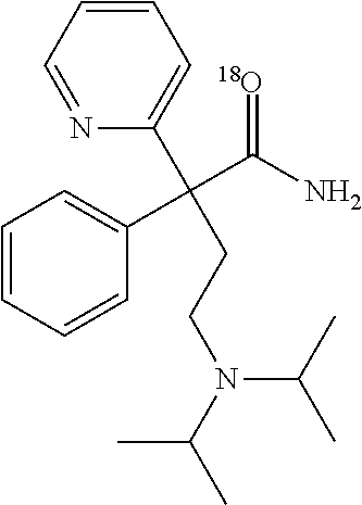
C1=NC(C(CCN(C(C)C)C(C)C)(C(N)=[18O])C2=CC=CC=C2)=CC=C1
